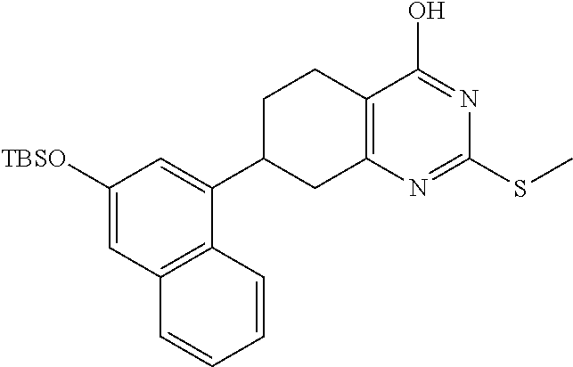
C12=C(N=C(SC)N=C1O)CC(C1=CC([TBSO])=CC3=C1C=CC=C3)CC2
